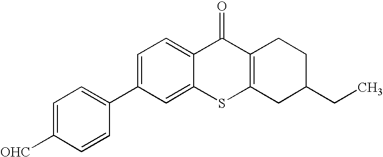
C1=C(C2=CC=C([OHC])C=C2)C=C2C(=C1)C(=O)C1=C(S2)CC(CC)CC1
